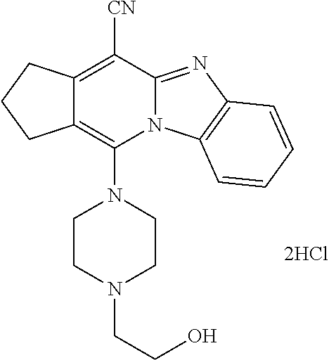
C12=C(N3CCN(CCO)CC3)N3C(=NC4=C3C=CC=C4)C([CN])=C1CCC2.[2HCl]
